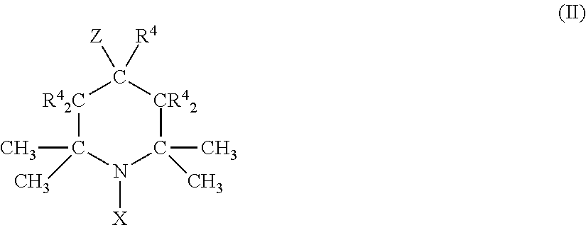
[R42C]1C(C)(C)N([X])C(C)(C)[CR42]C1([Z])[R4]
